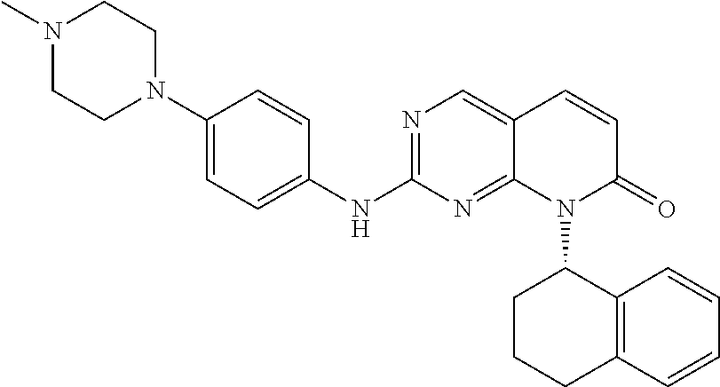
N1(C2=CC=C(NC3=NC=C4C(=N3)N(C3CCCC5=C3C=CC=C5)C(=O)C=C4)C=C2)CCN(C)CC1
